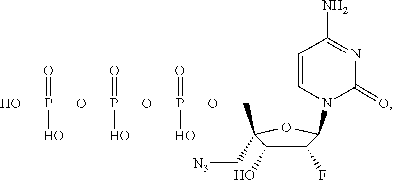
C1(F)C(O)C(COP(OP(OP(O)(=O)O)(=O)O)(=O)O)(C[N3])OC1N1C(=O)N=C(N)C=C1
